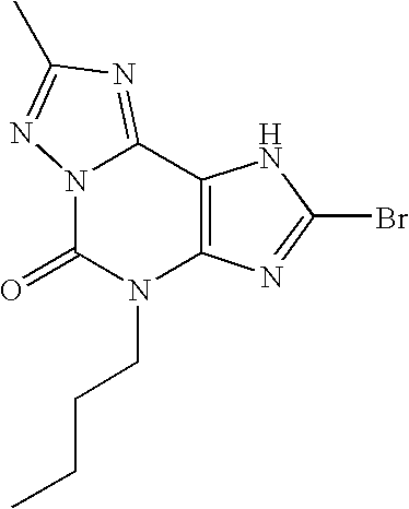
N12C(=O)N(CCCC)C3=C(C1=NC(C)=N2)NC(Br)=N3
